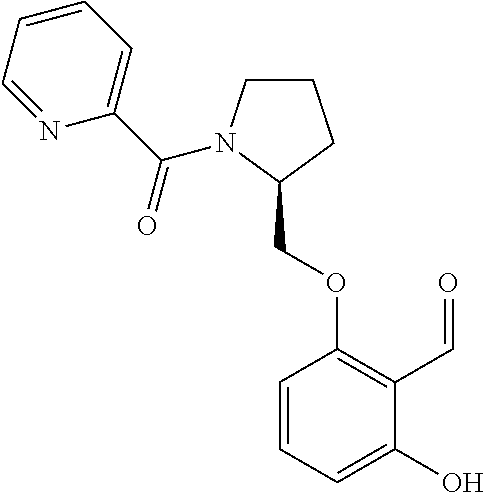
C1(COC2=C(C=O)C(O)=CC=C2)CCCN1C(C1=CC=CC=N1)=O
